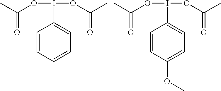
O(I(OC(C)=O)C1=CC=CC=C1)C(C)=O.O(I(OC(C)=O)C1=CC=C(OC)C=C1)C(C)=O
